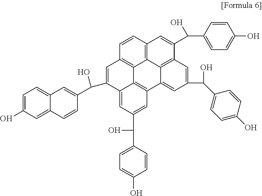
C12=C3C=CC4=C1C1=C(C5=CC(C(O)C6=CC=C(O)C=C6)=CC(=C25)C(C(C2=CC=C(O)C=C2)O)=C3)C=C(C(O)C2=CC=C(O)C=C2)C=C1C(C(O)C1=CC2=CC=C(O)C=C2C=C1)=C4
